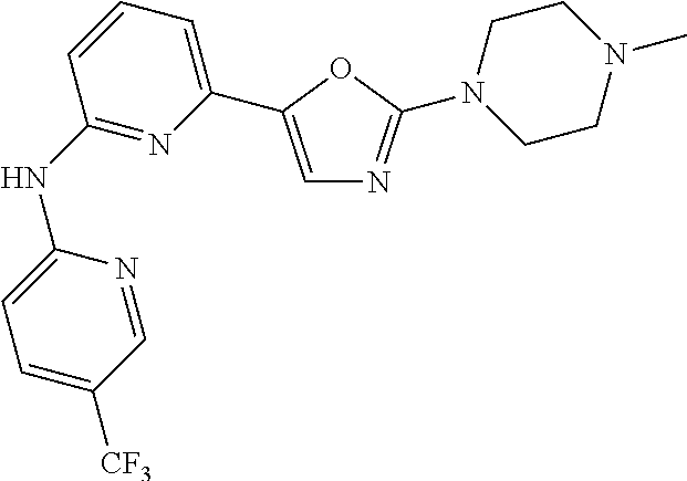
C1(NC2=NC(C3=CN=C(N4CCN(C)CC4)O3)=CC=C2)=CC=C([CF3])C=N1
